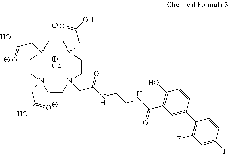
N1(CC(O)=[O-])CCN(CC(O)=[O-])CCN(CC(O)=[O-])CCN(CC(NCCNC(C2=C(O)C=CC(C3=C(F)C=C(F)C=C3)=C2)=O)=O)CC1.[Gd]
